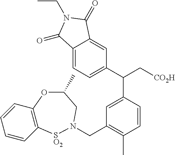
C1=CC=CC2=C1OC(C)CN(CC1=C(C)C=CC(C(C3=CC=C4C(=C3)C(=O)N(CC)C4=O)C[CO2H])=C1)[SO2]2
